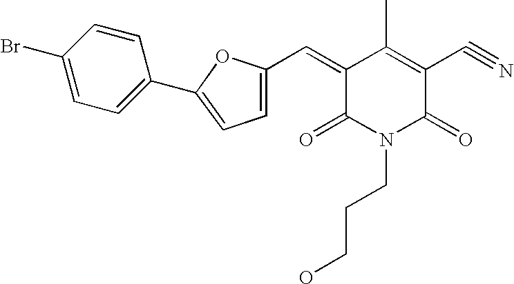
C1(=CC2=CC=C(C3=CC=C(Br)C=C3)O2)C(=O)N(CCCO)C(=O)C(C#N)=C1C
